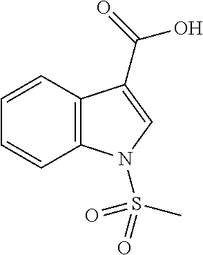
C1=CC2=C(C=C1)N(S(=O)(C)=O)C=C2C(=O)O
